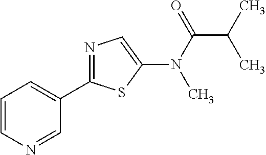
C1=CN=CC(C2=NC=C(N(C(=O)C(C)C)C)S2)=C1
